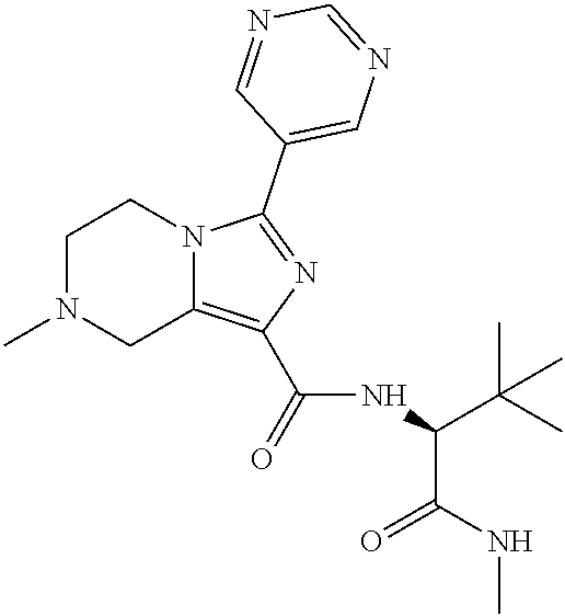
C1N(C)CC2=C(C(=O)NC(C(C)(C)C)C(NC)=O)N=C(C3=CN=CN=C3)N2C1
